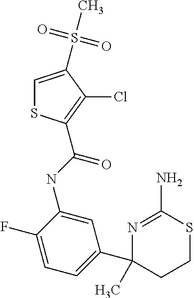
C1=C(S(=O)(=O)C)C(Cl)=C(C(NC2=CC(C3(C)CCSC(N)=N3)=CC=C2F)=O)S1
